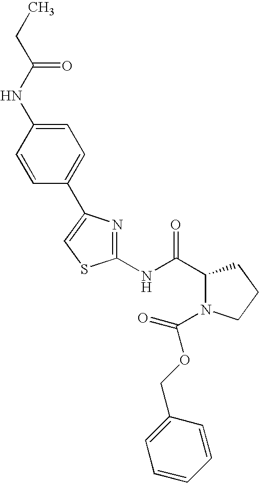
C1(NC(C2N(C(OCC3=CC=CC=C3)=O)CCC2)=O)=NC(C2=CC=C(NC(CC)=O)C=C2)=CS1
